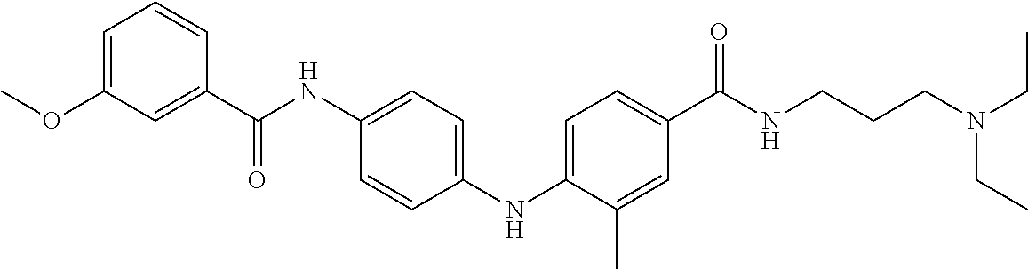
C1(NC2=CC=C(C(NCCCN(CC)CC)=O)C=C2C)=CC=C(NC(C2=CC(OC)=CC=C2)=O)C=C1
